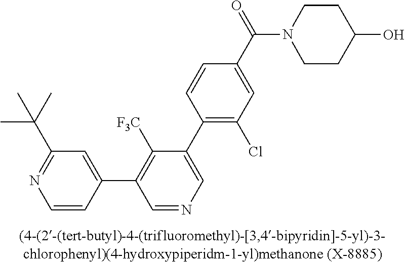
C1=CC(C2=C([F3C])C(C3=C(Cl)C=C(C(=O)N4CCC(O)CC4)C=C3)=CN=C2)=CC(C(C)(C)C)=N1
